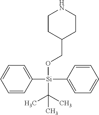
C1=CC([Si](OCC2CCNCC2)(C2=CC=CC=C2)C(C)(C)C)=CC=C1
